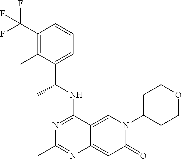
C1(C(F)(F)F)=C(C)C(C(NC2=NC(C)=NC3=CC(=O)N(C4CCOCC4)C=C23)C)=CC=C1
